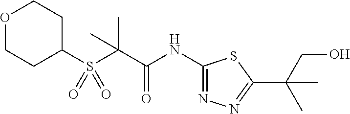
C1(S(C(C(NC2=NN=C(C(CO)(C)C)S2)=O)(C)C)(=O)=O)CCOCC1
